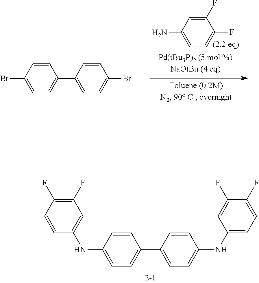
C1(F)=CC(N)=CC=C1F.C1=CC(Br)=CC=C1C1=CC=C(Br)C=C1.C1=CC(NC2=CC(F)=C(F)C=C2)=CC=C1C1=CC=C(NC2=CC=C(F)C(F)=C2)C=C1
